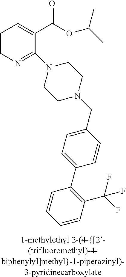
C1=CN=C(N2CCN(CC3=CC=C(C4=C(C(F)(F)F)C=CC=C4)C=C3)CC2)C(C(OC(C)C)=O)=C1
